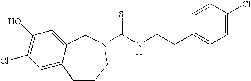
C1=C2C(=CC(O)=C1Cl)CN(C(NCCC1=CC=C(Cl)C=C1)=S)CCC2
